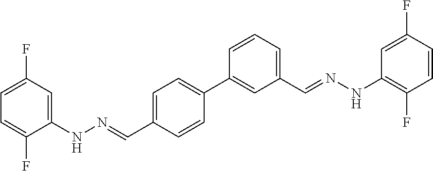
C1=C(F)C=C(NN=CC2=CC=C(C3=CC(C=NNC4=C(F)C=CC(F)=C4)=CC=C3)C=C2)C(F)=C1
